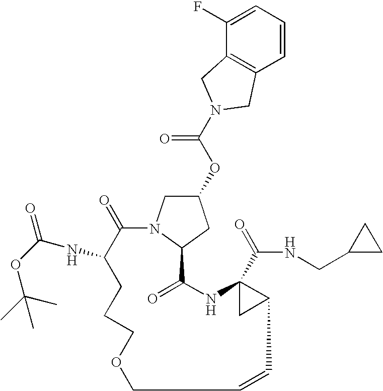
C1(=O)C(NC(=O)OC(C)(C)C)CCCOCC=CC2C(C(=O)NCC3CC3)(NC(=O)C3N1CC(OC(N1CC4=C(C=CC=C4F)C1)=O)C3)C2
